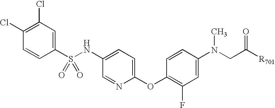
C1(Cl)=C(Cl)C=C(S(NC2=CC=C(OC3=C(F)C=C(N(CC([R701])=O)C)C=C3)N=C2)(=O)=O)C=C1
